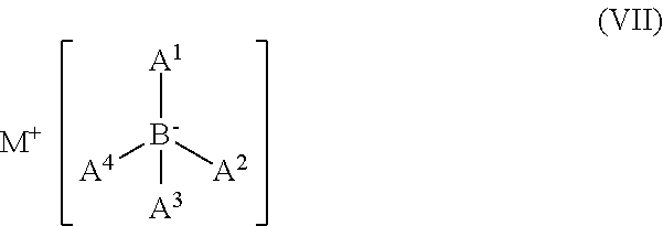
[A1][B-]([A2])([A4])[A3].[M+]
